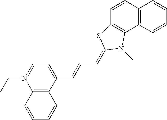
C1=N(CC)C2=C(C(C=CC=C3SC4=C(C5=C(C=CC=C5)C=C4)N3C)=C1)C=CC=C2
